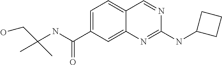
C(NC(C1=CC=C2C(=C1)N=C(NC1CCC1)N=C2)=O)(CO)(C)C
